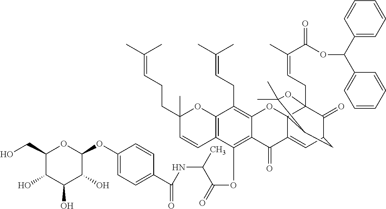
C1(O)C(CO)OC(OC2=CC=C(C(=O)NC(C(OC3=C4C(=C(CC=C(C)C)C5=C3C=CC(C)(CCC=C(C)C)O5)OC35C(=CC6C(=O)C3(CC=C(C)C(=O)OC(C3=CC=CC=C3)C3=CC=CC=C3)OC(C)(C)C5C6)C4=O)=O)C)C=C2)C(O)C1O
